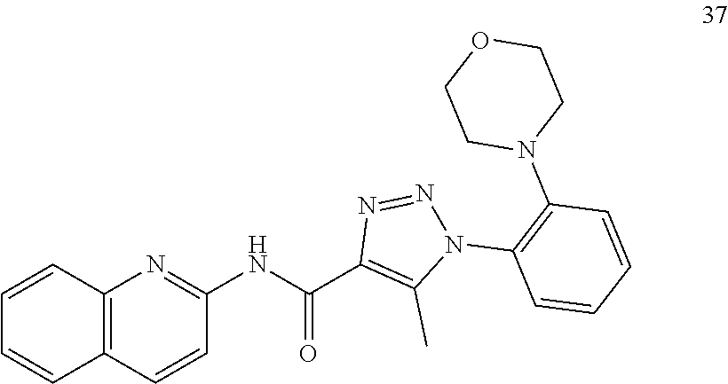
C1(NC(C2=C(C)N(C3=C(N4CCOCC4)C=CC=C3)N=N2)=O)=NC2=C(C=C1)C=CC=C2
